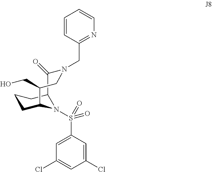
C1CC2N(S(=O)(C3=CC(Cl)=CC(Cl)=C3)=O)C(C1)C(=O)N(CC1=NC=CC=C1)CC2CO
